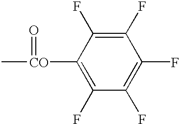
C1([CO](=O)C)=C(F)C(F)=C(F)C(F)=C1F
